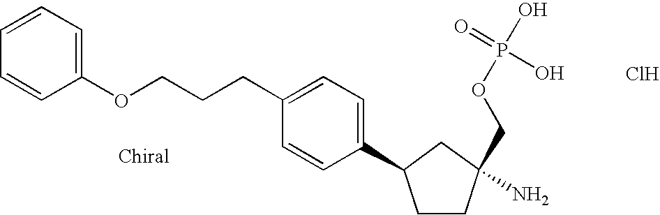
C1=CC=C(OCCCC2=CC=C(C3CCC(N)(COP(O)(=O)O)C3)C=C2)C=C1.Cl
